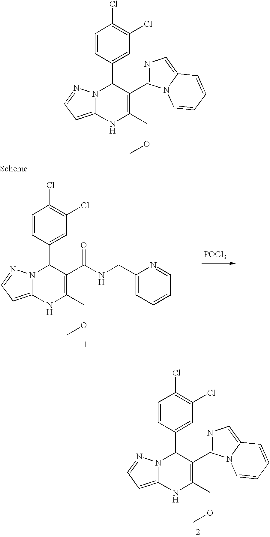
C1=CC(C2N3C(=CC=N3)NC(COC)=C2C2=NC=C3N2C=CC=C3)=CC(Cl)=C1Cl.[POCl3].C1=CC(C2N3C(=CC=N3)NC(COC)=C2C(=O)NCC2=CC=CC=N2)=CC(Cl)=C1Cl.C1=CC(C2N3C(=CC=N3)NC(COC)=C2C2=NC=C3N2C=CC=C3)=CC(Cl)=C1Cl
